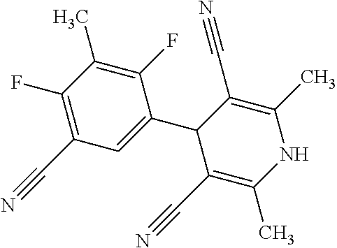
C1(C#N)=C(F)C(C)=C(F)C(C2C(C#N)=C(C)NC(C)=C2C#N)=C1
